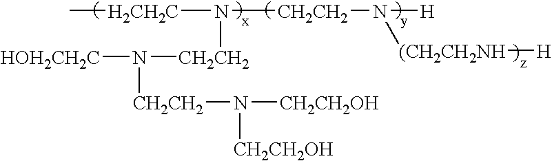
N([HOH2CH2C])([CH2CH2]N([CH2CH2OH])[CH2CH2OH])[CH2CH2]N([CH2CH2]N([H])[(CH2CH2NH][H])[H2CH2C]C
